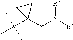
C(C1(CN([R])[R])CC1)(C)(C)C
